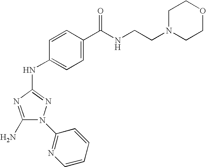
C1(N)=NC(NC2=CC=C(C(=O)NCCN3CCOCC3)C=C2)=NN1C1=NC=CC=C1
